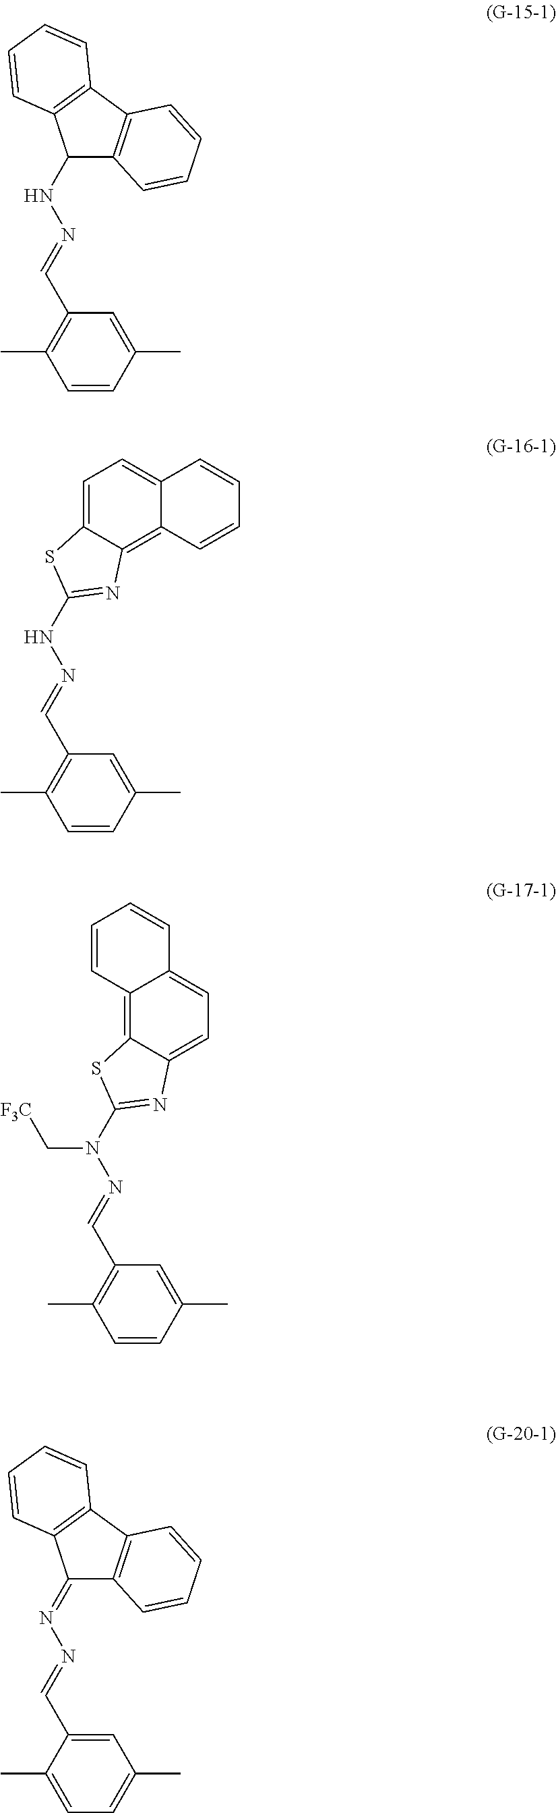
C1=C(C)C=CC(C)=C1C=NNC1C2=C(C3=C1C=CC=C3)C=CC=C2.C1=C(C)C=CC(C)=C1C=NNC1=NC2=C3C(=CC=C2S1)C=CC=C3.C1=C(C)C=CC(C)=C1C=NN(C1=NC2=CC=C3C(=C2S1)C=CC=C3)C[F3C].C1=C(C=NN=C2C3=C(C4=C2C=CC=C4)C=CC=C3)C(C)=CC=C1C
